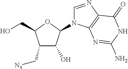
C1(C[N3])C(O)C(N2C=NC3=C2N=C(N)NC3=O)OC1CO
